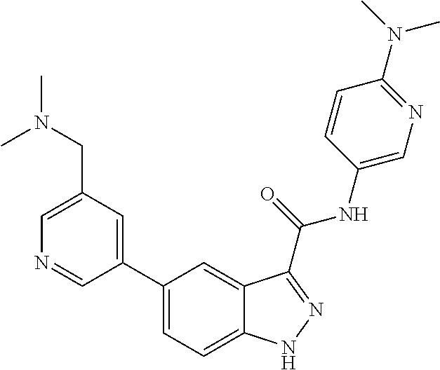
C1(CN(C)C)=CN=CC(C2=CC=C3C(=C2)C(C(NC2=CN=C(N(C)C)C=C2)=O)=NN3)=C1
